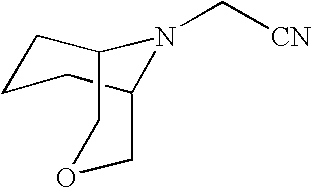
C1CCC2N(C[CN])C1COC2
